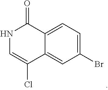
C12=CC=C(Br)C=C1C(Cl)=CNC2=O
